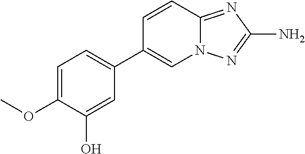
C1=CC2=NC(N)=NN2C=C1C1=CC=C(OC)C(O)=C1
